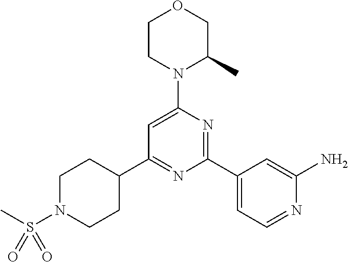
C1(C2=NC(C3=CC=NC(N)=C3)=NC(N3C(C)COCC3)=C2)CCN(S(C)(=O)=O)CC1
